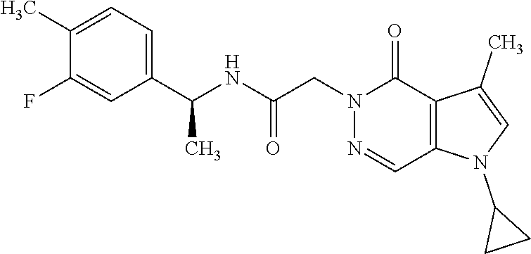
C1(N2C3=C(C(C)=C2)C(=O)N(CC(NC(C)C2=CC=C(C)C(F)=C2)=O)N=C3)CC1
